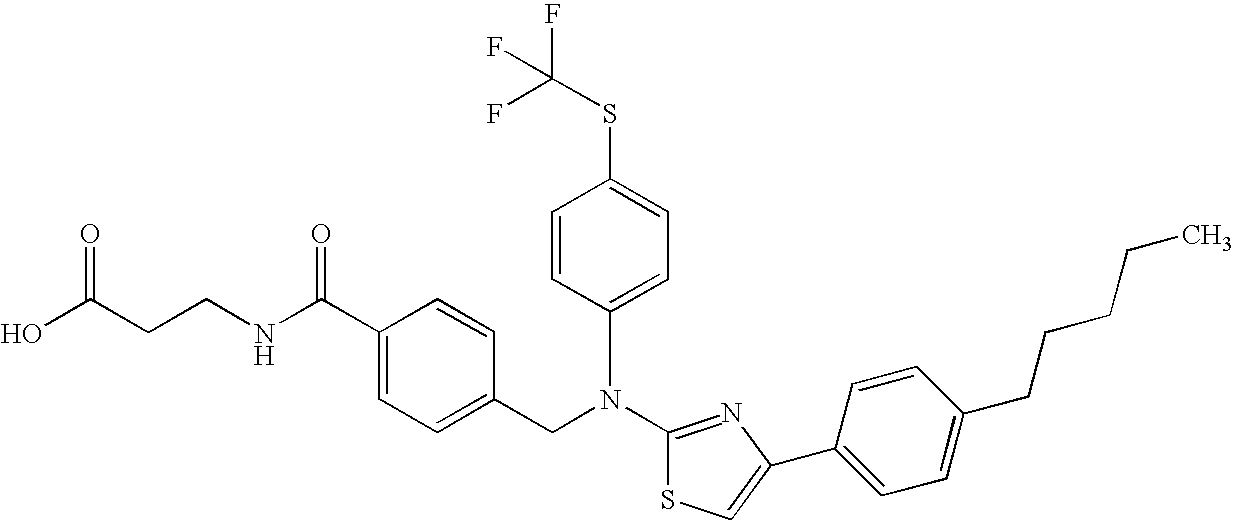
N(C1=NC(C2=CC=C(CCCCC)C=C2)=CS1)(CC1=CC=C(C(NCCC(O)=O)=O)C=C1)C1=CC=C(SC(F)(F)F)C=C1
